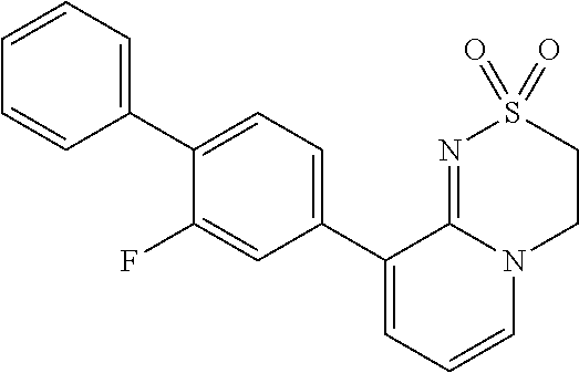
C1(C2=CC=CN3C2=NS(=O)(=O)CC3)=CC=C(C2=CC=CC=C2)C(F)=C1
